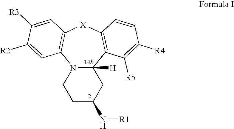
N12C([H])(C3=C([X]C4=C1C=C([R2])C([R3])=C4)C=CC([R4])=C3[R5])CC(N[R1])CC2
